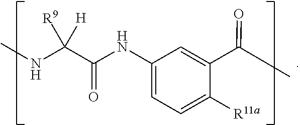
C1(NC(C(NC)([H])[R9])=O)=CC=C([R11a])C(C(C)=O)=C1
